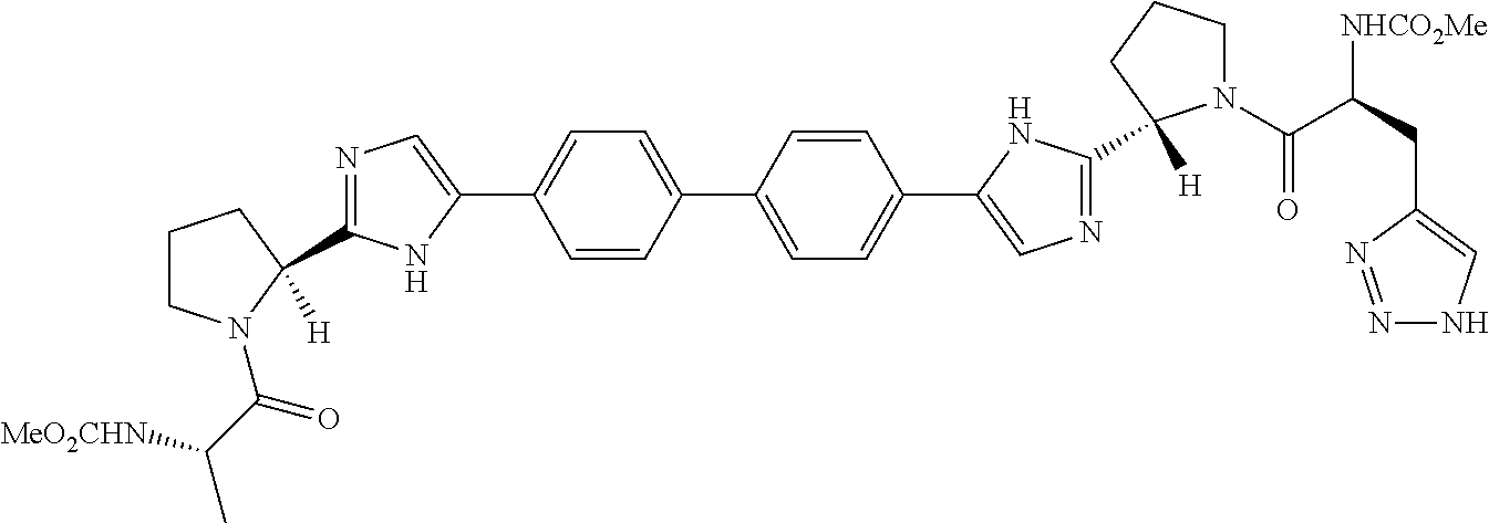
N1=C(C2([H])N(C(C(C)[MeO2CHN])=O)CCC2)NC(C2=CC=C(C3=CC=C(C4=CN=C(C5([H])N(C(C([NHCO2Me])CC6=CNN=N6)=O)CCC5)N4)C=C3)C=C2)=C1
